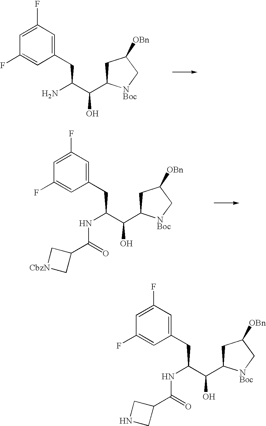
C1(CC(C(O)C2CC([OBn])C[NBoc]2)N)=CC(F)=CC(F)=C1.C1(CC(C(O)C2CC([OBn])C[NBoc]2)NC(=O)C2C[CbzN]C2)=CC(F)=CC(F)=C1.C1(CC(C(O)C2CC([OBn])C[NBoc]2)NC(=O)C2CNC2)=CC(F)=CC(F)=C1
